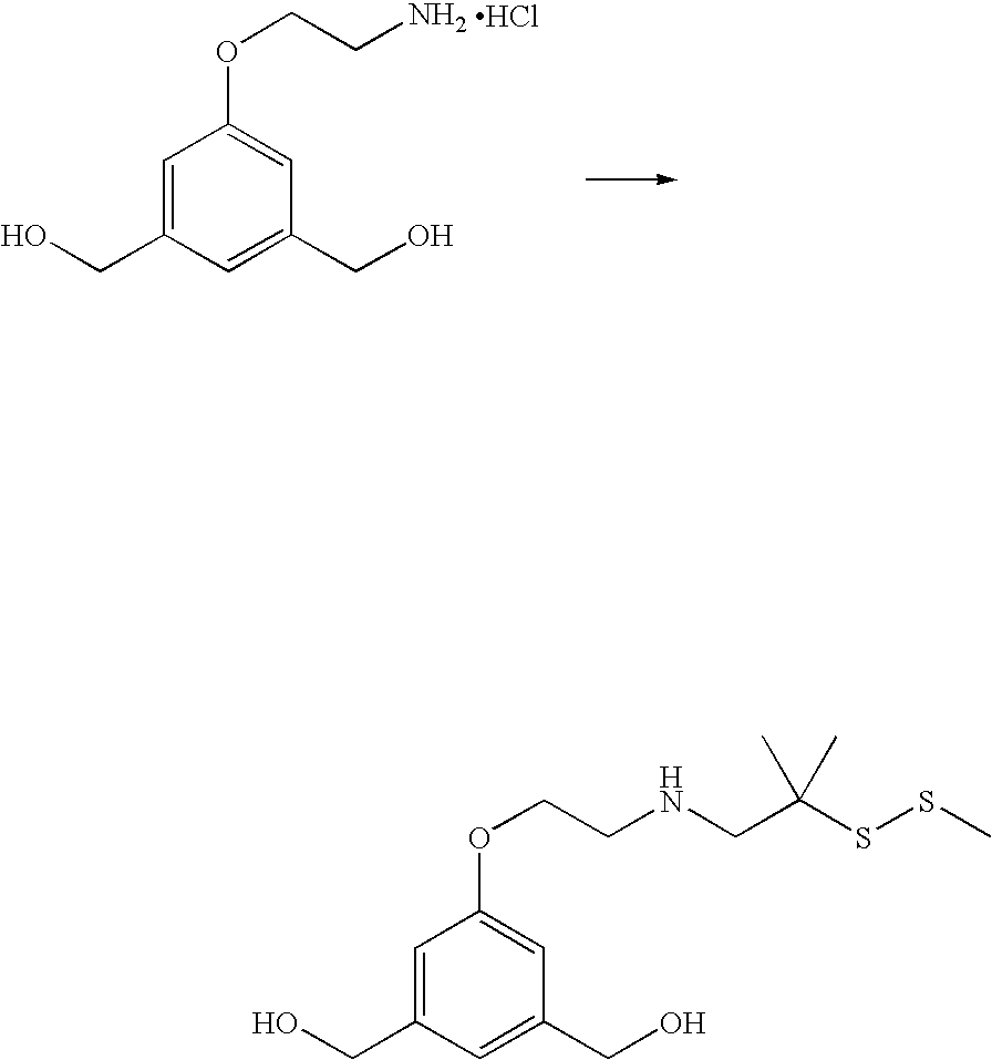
C1=C(CO)C=C(CO)C=C1OCCN.Cl.C1=C(CO)C=C(CO)C=C1OCCNCC(SSC)(C)C
